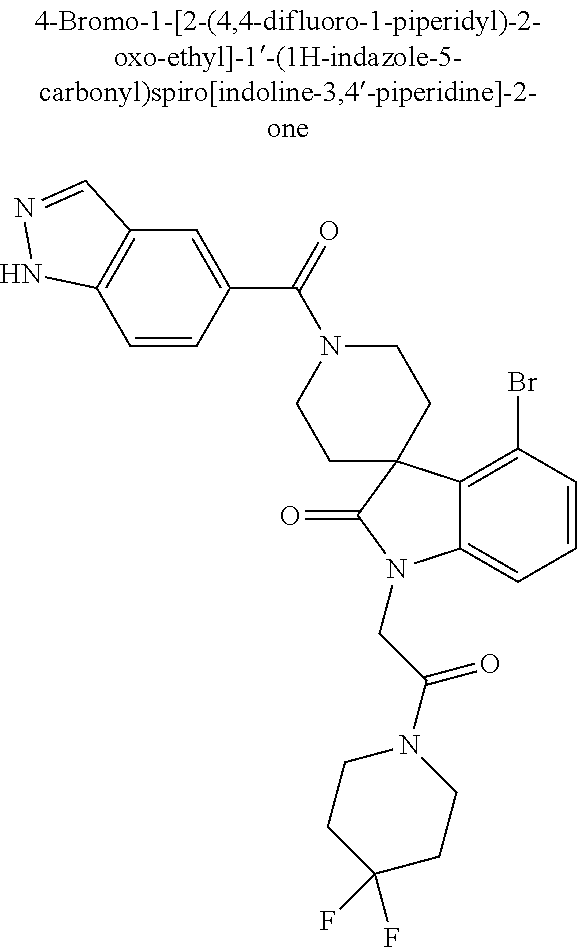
C12=C(Br)C=CC=C1N(CC(=O)N1CCC(F)(F)CC1)C(=O)C21CCN(C(=O)C2=CC3=C(C=C2)NN=C3)CC1
